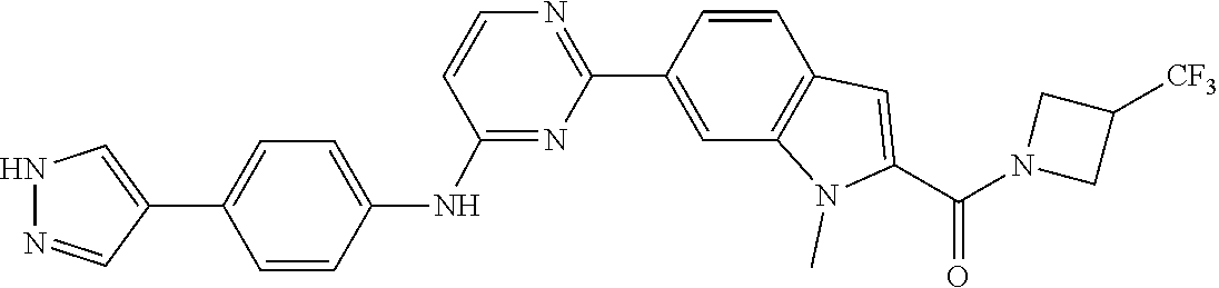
N1(C(C2=CC3=C(N2C)C=C(C2=NC=CC(NC4=CC=C(C5=CNN=C5)C=C4)=N2)C=C3)=O)CC([CF3])C1
